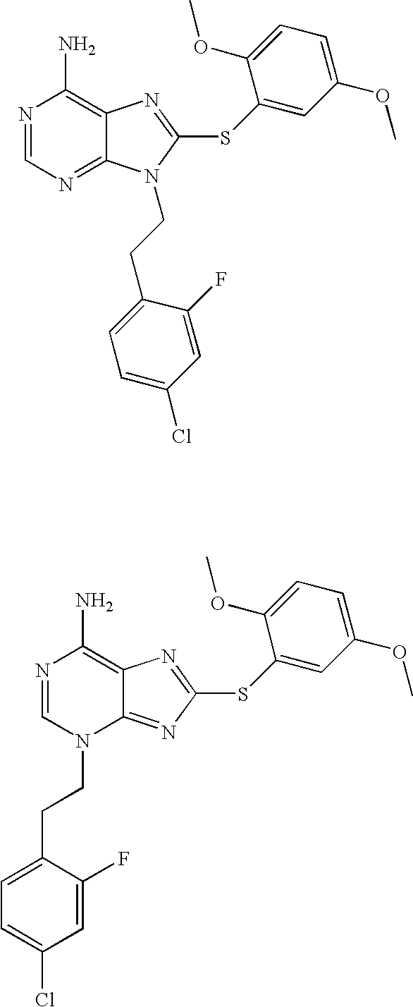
N1=CN(CCC2=CC=C(Cl)C=C2F)C2=NC(SC3=CC(OC)=CC=C3OC)=NC2=C1N.N1=CN=C2C(=C1N)N=C(SC1=CC(OC)=CC=C1OC)N2CCC1=CC=C(Cl)C=C1F
